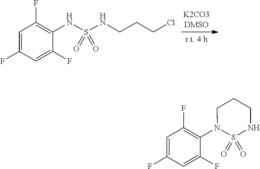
N(S(NCCCCl)(=O)=O)C1=C(F)C=C(F)C=C1F.N1(C2=C(F)C=C(F)C=C2F)S(=O)(=O)NCCC1
